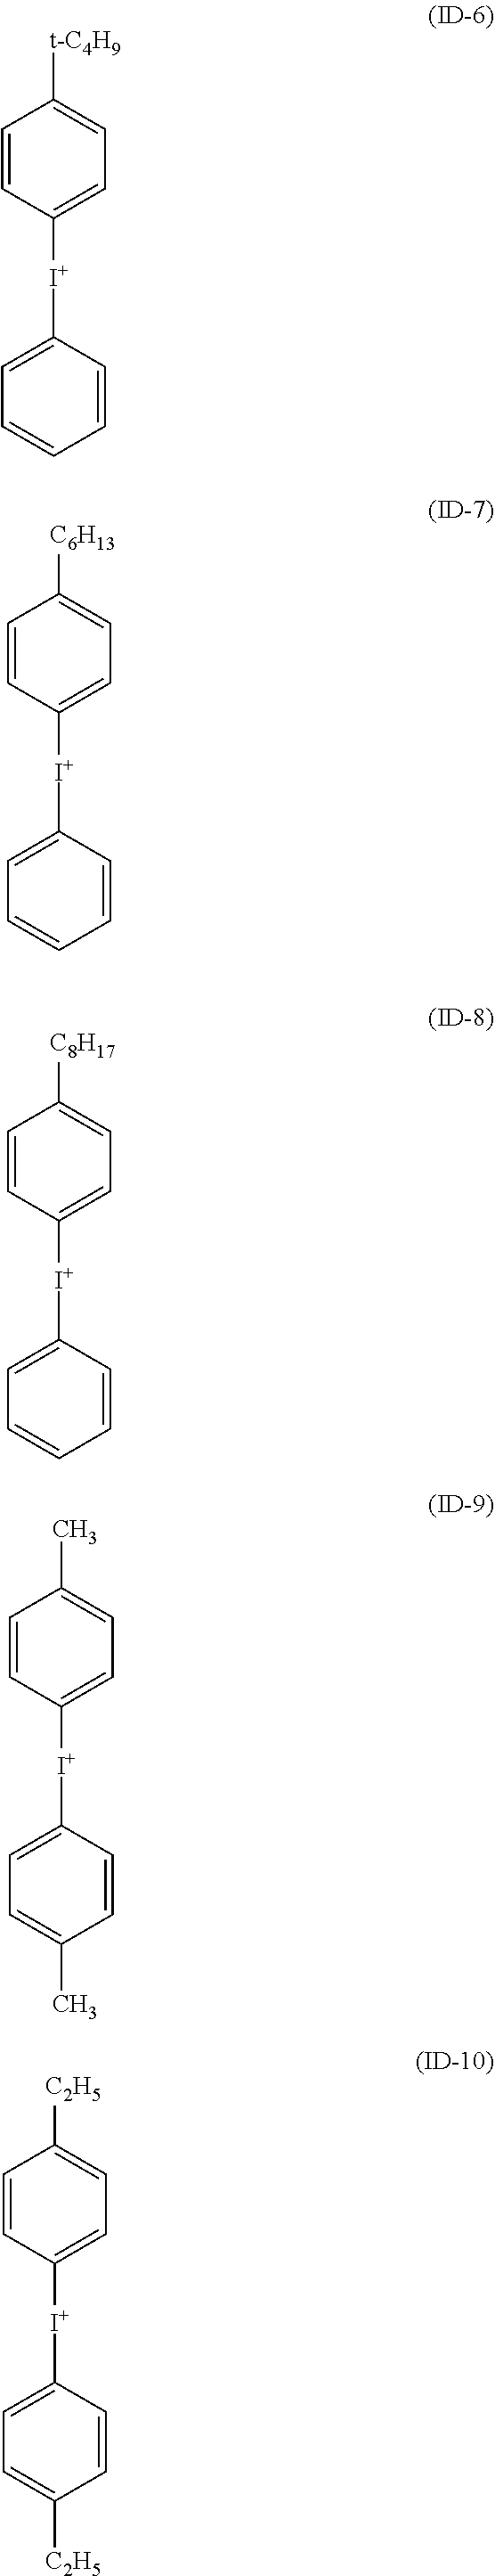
C1=CC([I+]C2=CC=C([C2H5])C=C2)=CC=C1[C2H5].C1=CC([I+]C2=CC=CC=C2)=CC=C1[t-C4H9].C1=CC([I+]C2=CC=CC=C2)=CC=C1[C6H13].C1=CC([I+]C2=CC=CC=C2)=CC=C1[C8H17].C1=CC([I+]C2=CC=C(C)C=C2)=CC=C1C
